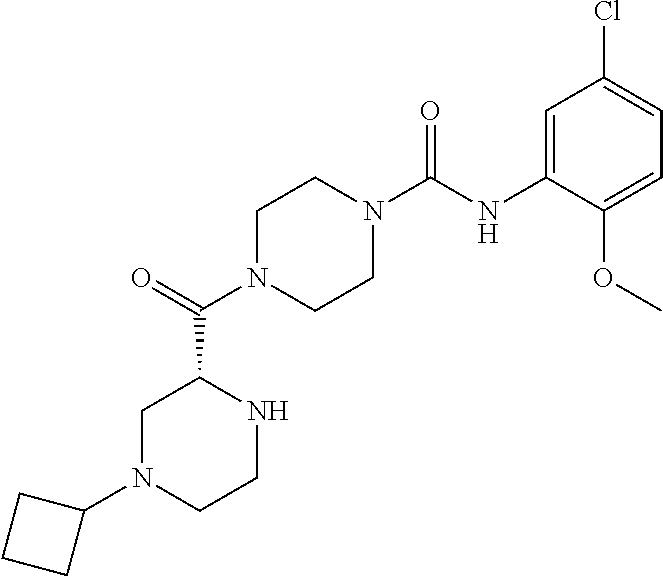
C1N(C(C2CN(C3CCC3)CCN2)=O)CCN(C(NC2=CC(Cl)=CC=C2OC)=O)C1
